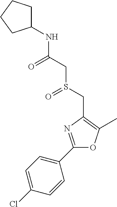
C1=C(Cl)C=CC(C2=NC(CS(=O)CC(=O)NC3CCCC3)=C(C)O2)=C1
